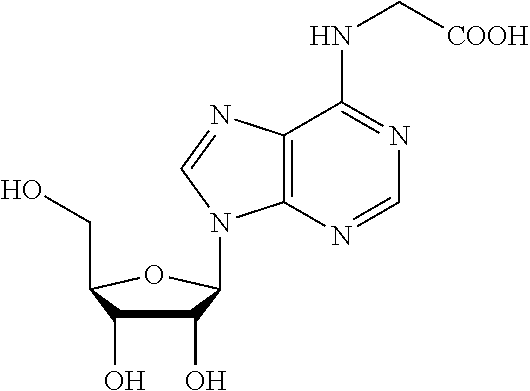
C1(O)C(O)C(CO)OC1N1C2=C(N=C1)C(NC[COOH])=NC=N2
